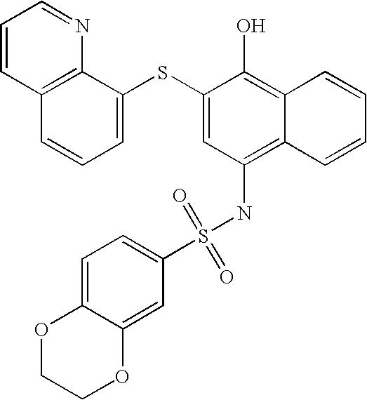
C1=CC2=C(N=C1)C(SC1=CC(NS(C3=CC=C4C(=C3)OCCO4)(=O)=O)=C3C(=C1O)C=CC=C3)=CC=C2
